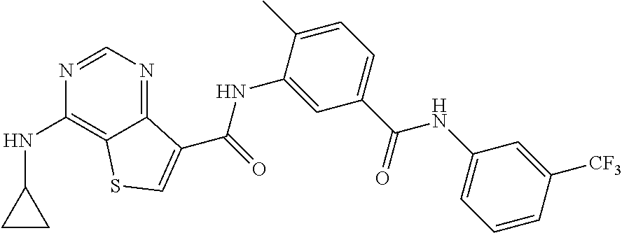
C1=NC(NC2CC2)=C2C(=N1)C(C(NC1=CC(C(NC3=CC=CC([CF3])=C3)=O)=CC=C1C)=O)=CS2
